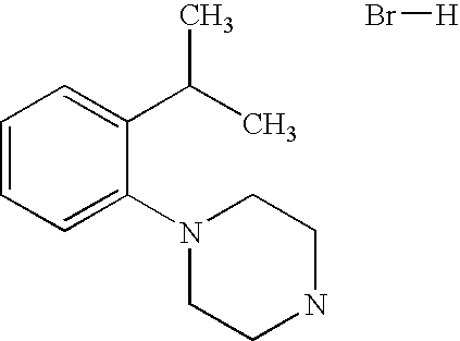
C1NCCN(C2=CC=CC=C2C(C)C)C1.Br[H]
